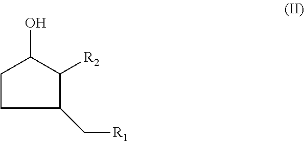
C1CC(C[R1])C([R2])C1O
